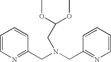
C1=CN=C(CN(CC2=NC=CC=C2)CC(OC)OC)C=C1
